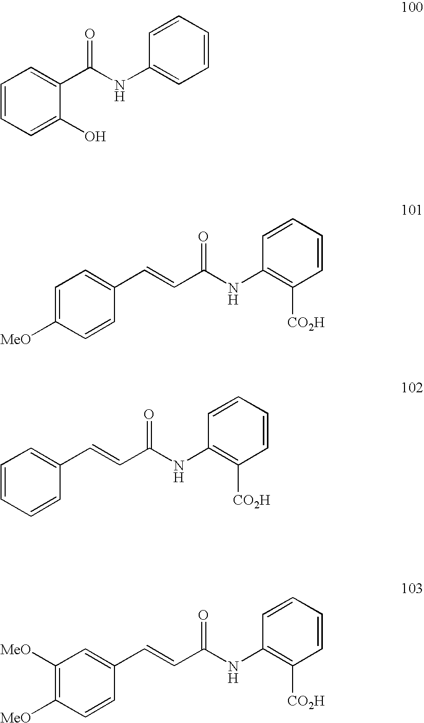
C1=CC=C(O)C(C(NC2=CC=CC=C2)=O)=C1.C1=C([MeO])C=CC(C=CC(NC2=C([CO2H])C=CC=C2)=O)=C1.C1=CC=CC(C=CC(NC2=C([CO2H])C=CC=C2)=O)=C1.C1([MeO])=C([MeO])C=CC(C=CC(NC2=C([CO2H])C=CC=C2)=O)=C1
